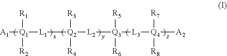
[A1][Q1]([L1][Q2]([L2][Q3]([L3][Q4]([A2])([R7])[R8])([R5])[R6])([R3])[R4])([R1])[R2]
